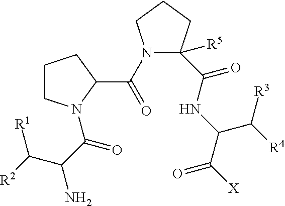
C1CN(C(C(N)C([R2])[R1])=O)C(C(=O)N2CCCC2([R5])C(NC(C(=O)[X])C([R3])[R4])=O)C1
